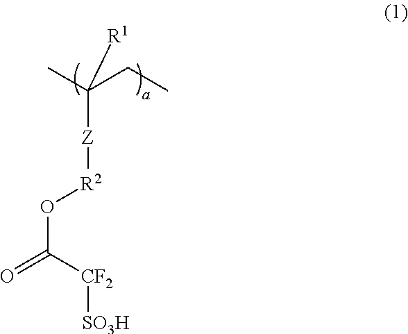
CC(CC)([R1])[Z][R2]OC(=O)[CF2][SO3H]
